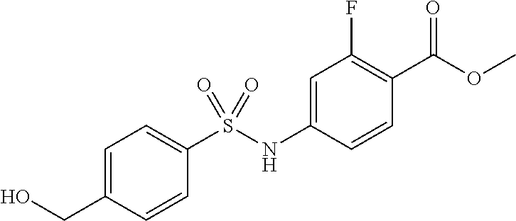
C1=C(CO)C=CC(S(NC2=CC(F)=C(C(OC)=O)C=C2)(=O)=O)=C1
